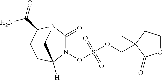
N1(OS(OCC2(C)CCOC2=O)(=O)=O)C(=O)N2C(C(=O)N)CCC1([H])C2
